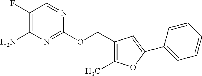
C1(F)=C(N)N=C(OCC2=C(C)OC(C3=CC=CC=C3)=C2)N=C1
